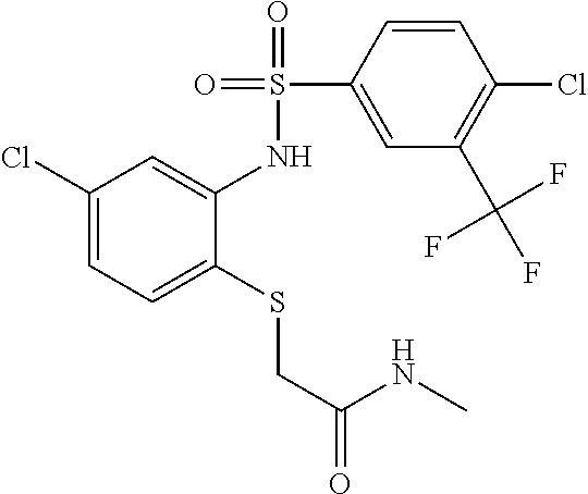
C1(Cl)=CC=C(SCC(=O)NC)C(NS(=O)(=O)C2=CC(C(F)(F)F)=C(Cl)C=C2)=C1
